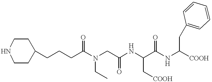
C1(CCCC(N(CC(NC(C(NC([COOH])CC2=CC=CC=C2)=O)C[COOH])=O)CC)=O)CCNCC1
